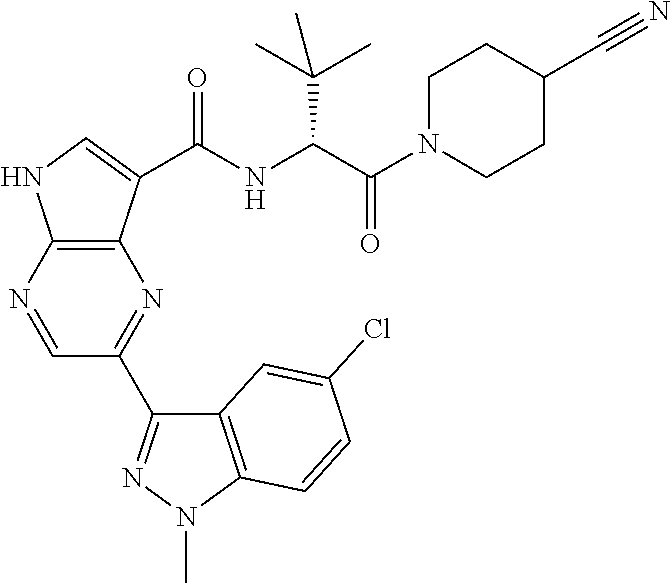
C12=C(N=CC(C3=NN(C)C4=C3C=C(Cl)C=C4)=N1)NC=C2C(=O)NC(C(N1CCC(C#N)CC1)=O)C(C)(C)C
